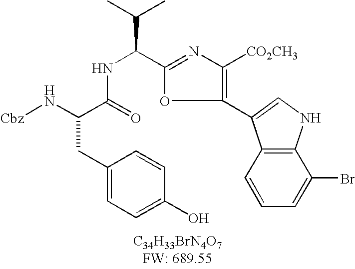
C12=C(C=CC=C1Br)C(C1=C([CO2CH3])N=C(C(NC(C(N[Cbz])CC3=CC=C(O)C=C3)=O)C(C)C)O1)=CN2
